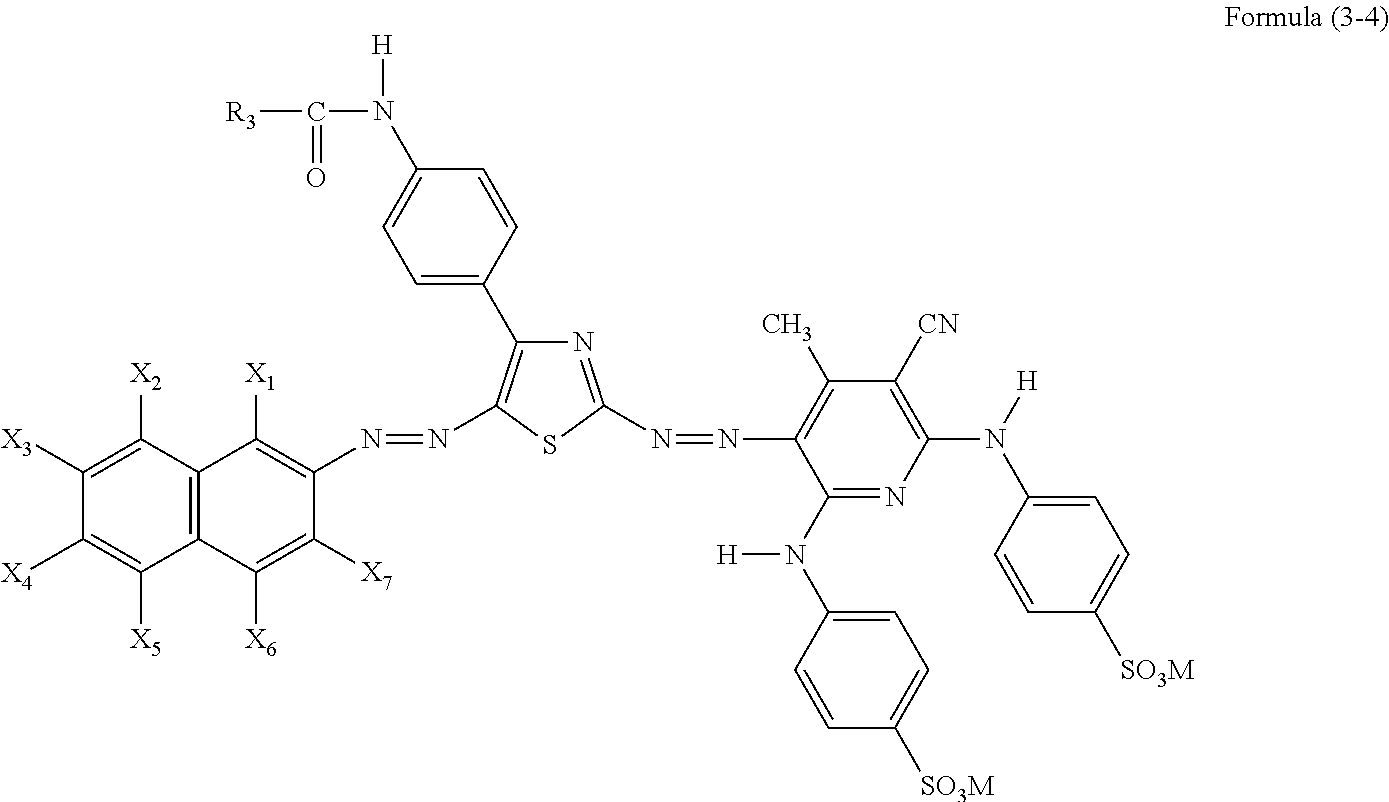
C1([X4])=C([X5])C2=C(C([X2])=C1[X3])C([X1])=C(N=NC1=C(C3=CC=C(N([H])C([R3])=O)C=C3)N=C(N=NC3=C(C)C([CN])=C(N([H])C4=CC=C([SO3M])C=C4)N=C3N([H])C3=CC=C([SO3M])C=C3)S1)C([X7])=C2[X6]
